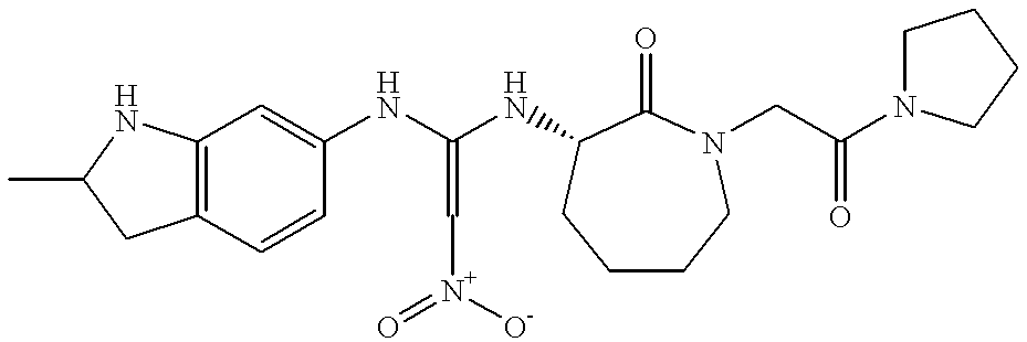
C12=C(C=CC(NC(NC3C(=O)N(CC(N4CCCC4)=O)CCCC3)=C[N+](=O)[O-])=C1)CC(C)N2
